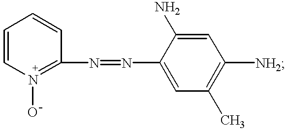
C1=CN(O)=C(N=NC2=CC(C)=C([NH2])C=C2N)C=C1
